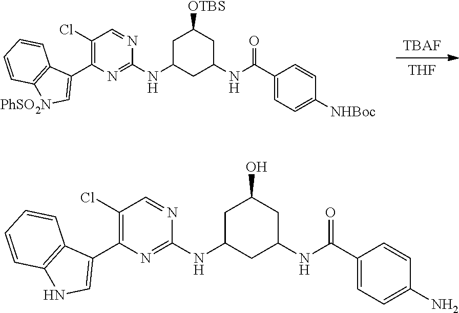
[TBAF].[THF].C1(Cl)=C(C2=C[PhSO2N]C3=C2C=CC=C3)N=C(NC2CC([OTBS])CC(NC(C3=CC=C([NHBoc])C=C3)=O)C2)N=C1.C1(Cl)=C(C2=CNC3=C2C=CC=C3)N=C(NC2CC(O)CC(NC(C3=CC=C(N)C=C3)=O)C2)N=C1
